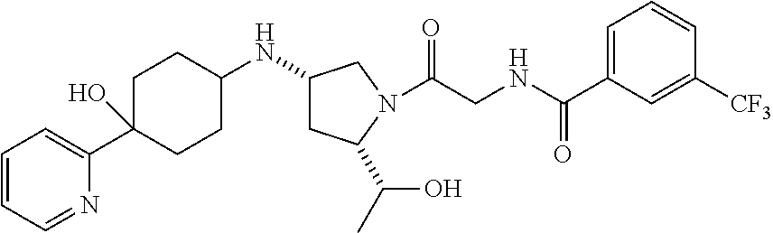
C1=CC=NC(C2(O)CCC(NC3CC(C(C)O)N(C(CNC(C4=CC=CC([CF3])=C4)=O)=O)C3)CC2)=C1
